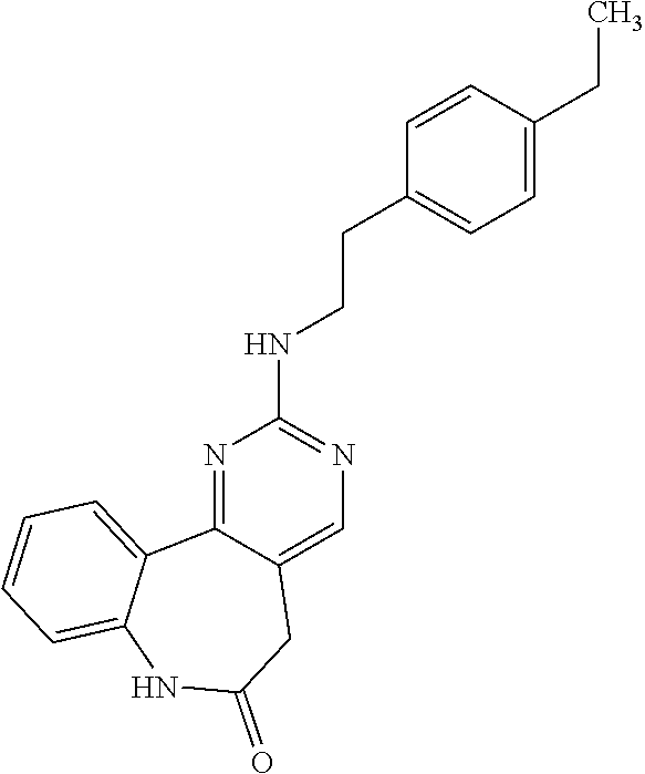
N1=C2C(=CN=C1NCCC1=CC=C(CC)C=C1)CC(=O)NC1=CC=CC=C21
